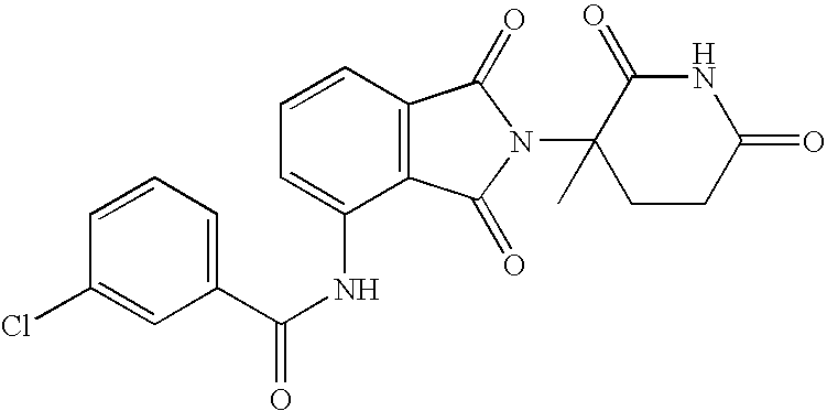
C1=C(NC(C2=CC=CC(Cl)=C2)=O)C2=C(C=C1)C(=O)N(C1(C)CCC(=O)NC1=O)C2=O
